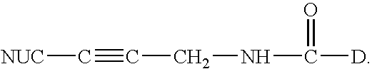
[NUC]C#CCNC([D])=O
